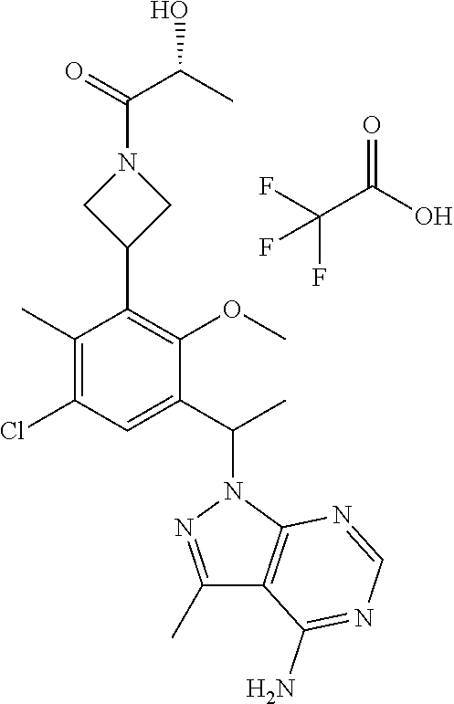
C1(C)=NN(C(C)C2=CC(Cl)=C(C)C(C3CN(C(C(C)O)=O)C3)=C2OC)C2=C1C(N)=NC=N2.C(C(O)=O)(F)(F)F
